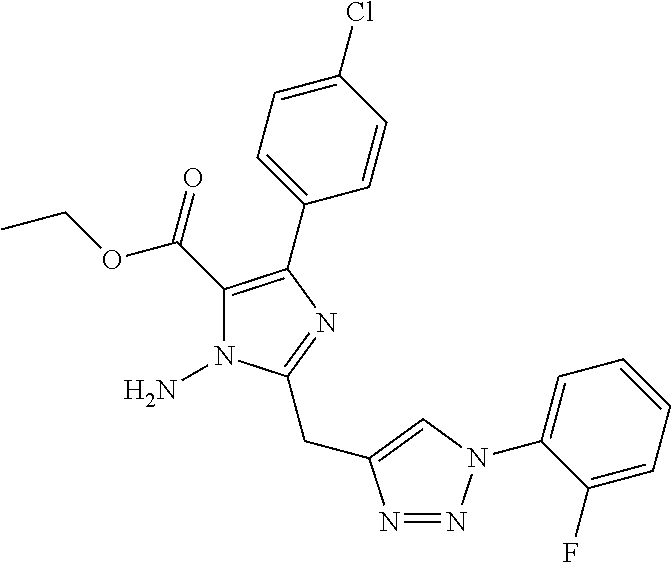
NN1C(C(=O)OCC)=C(C2=CC=C(Cl)C=C2)N=C1CC1=CN(C2=CC=CC=C2F)N=N1
